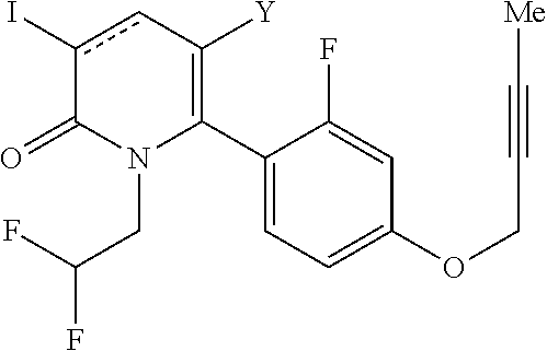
C1(C2=C([Y])cc(I)C(=O)N2CC(F)F)=CC=C(OCC#C[Me])C=C1F
